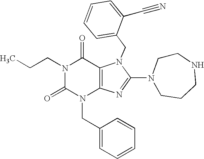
N1(CCC)C(=O)N(CC2=CC=CC=C2)C2=C(C1=O)N(CC1=CC=CC=C1C#N)C(N1CCCNCC1)=N2
